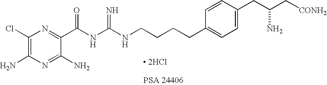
NC1=C(Cl)N=C(C(NC(NCCCCC2=CC=C(CC(C[CONH2])N)C=C2)=N)=O)C(N)=N1.[ 2HCl]
